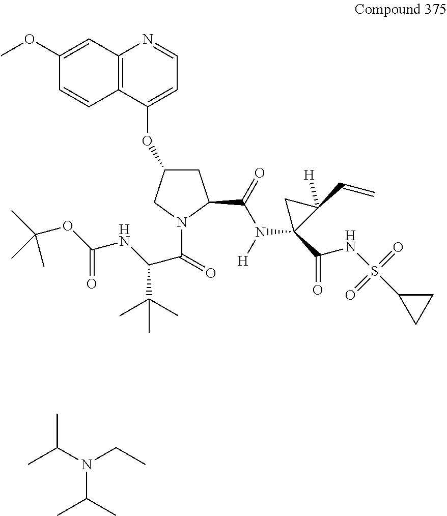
C12=C(C(OC3CC(C(=O)N([H])C4(C(=O)NS(=O)(=O)C5CC5)C(C=C)([H])C4)N(C(=O)C(NC(OC(C)(C)C)=O)C(C)(C)C)C3)=CC=N1)C=CC(OC)=C2.CC(N(C(C)C)CC)C
